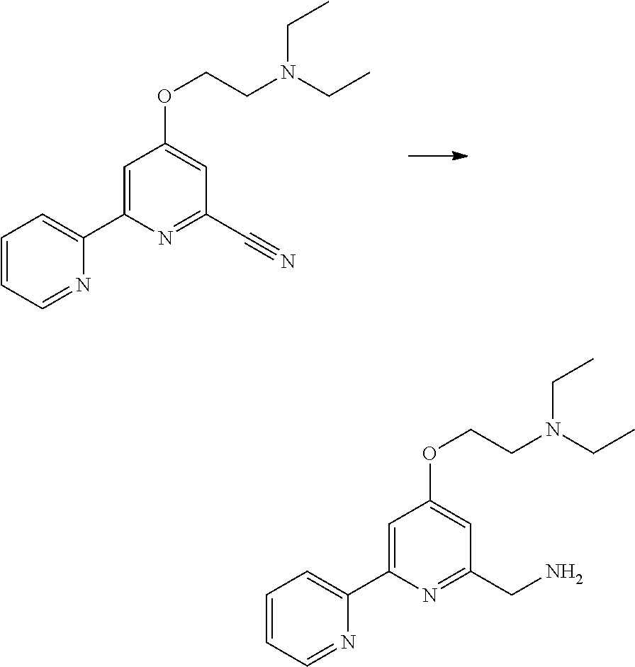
C1=CC=NC(C2=CC(OCCN(CC)CC)=CC(C#N)=N2)=C1.C1=CC=NC(C2=CC(OCCN(CC)CC)=CC(CN)=N2)=C1
